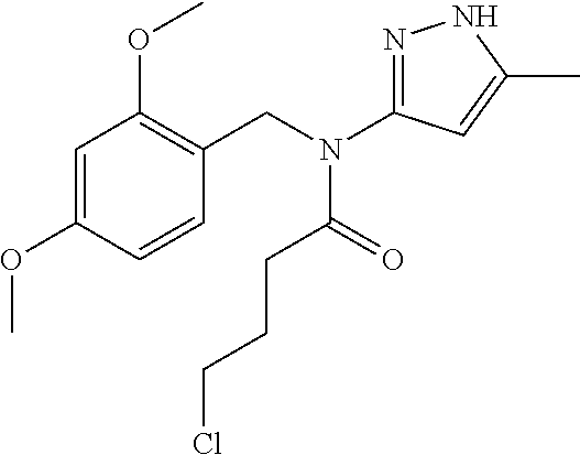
C1=C(OC)C=CC(CN(C2=NNC(C)=C2)C(=O)CCCCl)=C1OC
